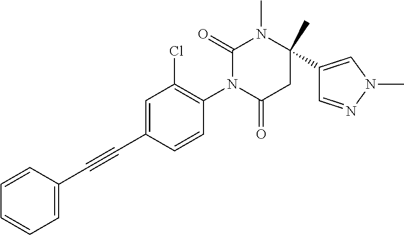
C1=C(C#CC2=CC=CC=C2)C=CC(N2C(=O)CC(C)(C3=CN(C)N=C3)N(C)C2=O)=C1Cl
